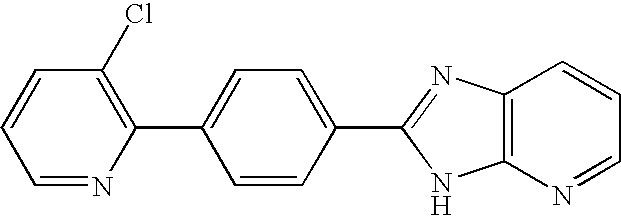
C1=NC(C2=CC=C(C3=NC4=C(N3)N=CC=C4)C=C2)=C(Cl)C=C1
